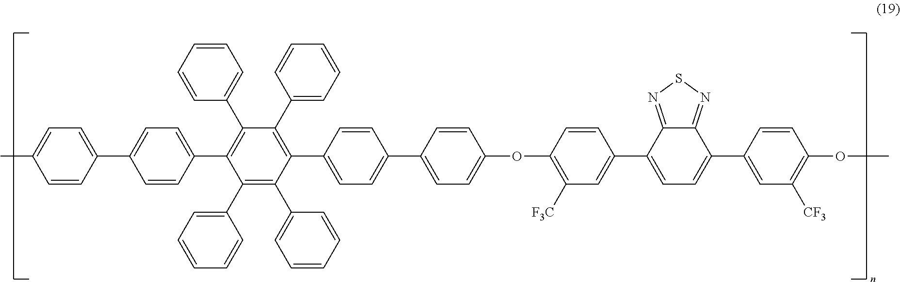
CC1=CC=C(C2=CC=C(C3=C(C4=CC=CC=C4)C(C4=CC=CC=C4)=C(C4=CC=C(C5=CC=C(OC6=C([F3C])C=C(C7=CC=C(C8=CC([CF3])=C(OC)C=C8)C8=NSN=C78)C=C6)C=C5)C=C4)C(C4=CC=CC=C4)=C3C3=CC=CC=C3)C=C2)C=C1
